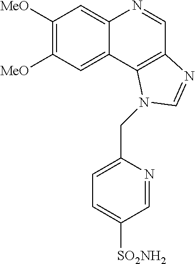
C1([MeO])=C([MeO])C=C2C(=C1)N=CC1=C2N(CC2=CC=C([SO2NH2])C=N2)C=N1
